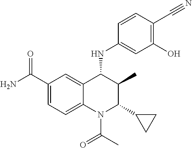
C1(C(N)=O)=CC=C2C(=C1)C(NC1=CC(O)=C(C#N)C=C1)C(C)C(C1CC1)N2C(C)=O
